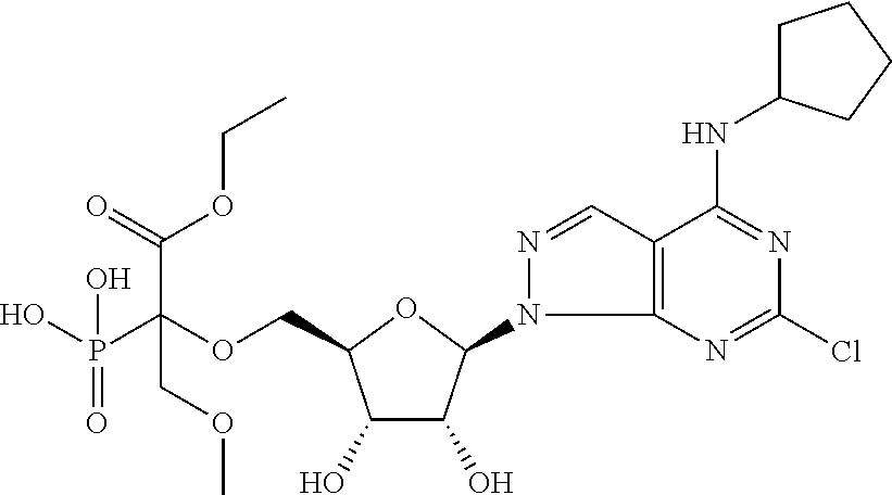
C(OCC1C(O)C(O)C(N2C3=C(C=N2)C(NC2CCCC2)=NC(Cl)=N3)O1)(P(O)(=O)O)(C(=O)OCC)COC
